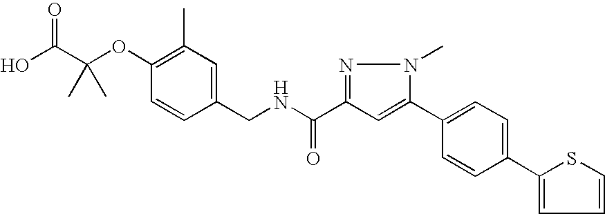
OC(C(OC1=C(C)C=C(CNC(C2=NN(C)C(C3=CC=C(C4=CC=CS4)C=C3)=C2)=O)C=C1)(C)C)=O
